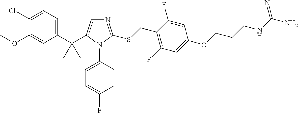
C1(C(C)(C)C2=CN=C(SCC3=C(F)C=C(OCCCNC(N)=N)C=C3F)N2C2=CC=C(F)C=C2)=CC=C(Cl)C(OC)=C1
